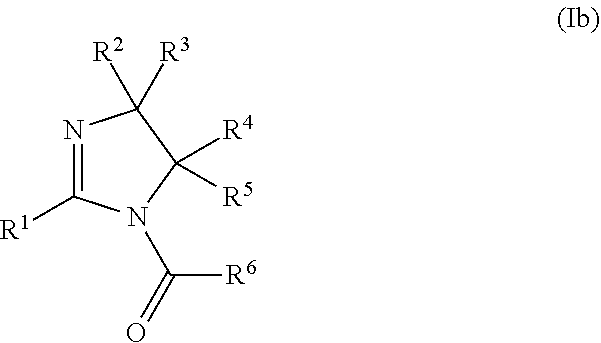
N1=C([R1])N(C([R6])=O)C([R4])([R5])C1([R2])[R3]
